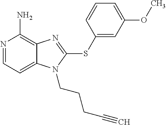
N1=CC=C2C(=C1N)N=C(SC1=CC(OC)=CC=C1)N2CCCC#C
